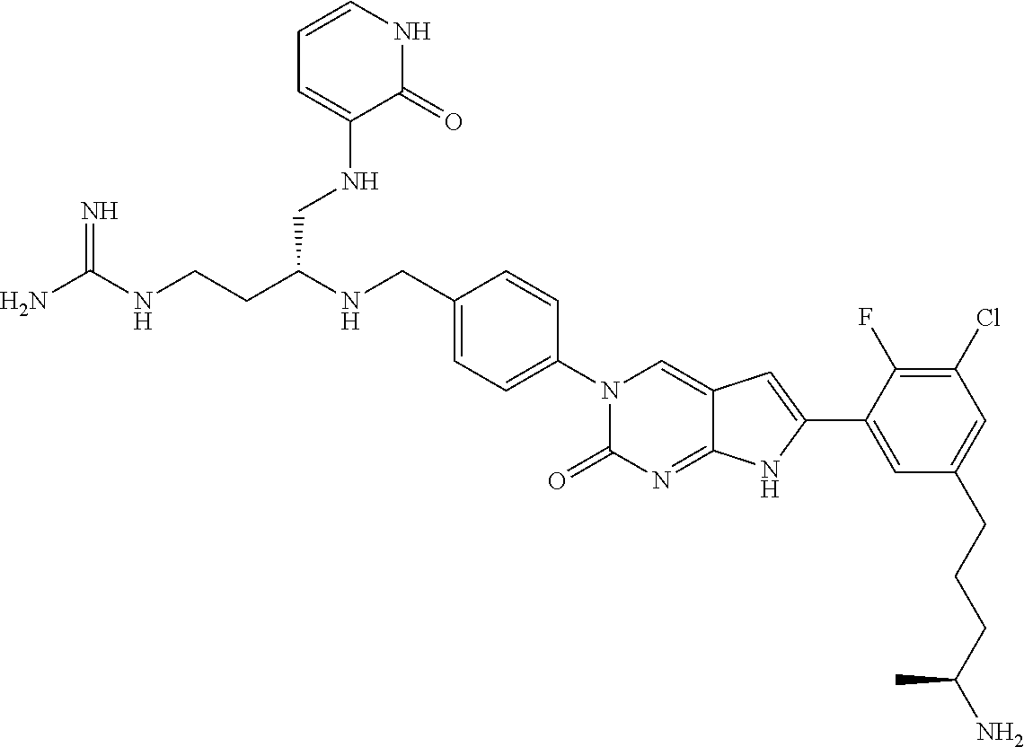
C(CC(NCC1=CC=C(N2C(=O)N=C3C(=C2)C=C(C2=CC(CCCC(N)C)=CC(Cl)=C2F)N3)C=C1)CNC1=CC=CNC1=O)NC(N)=N
